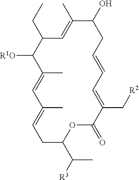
CCC1C=C(C)C(O)CC=CC=C(C[R2])C(=O)OC(C(C)[R3])CC=C(C)C=C(C)C1[R1O]
